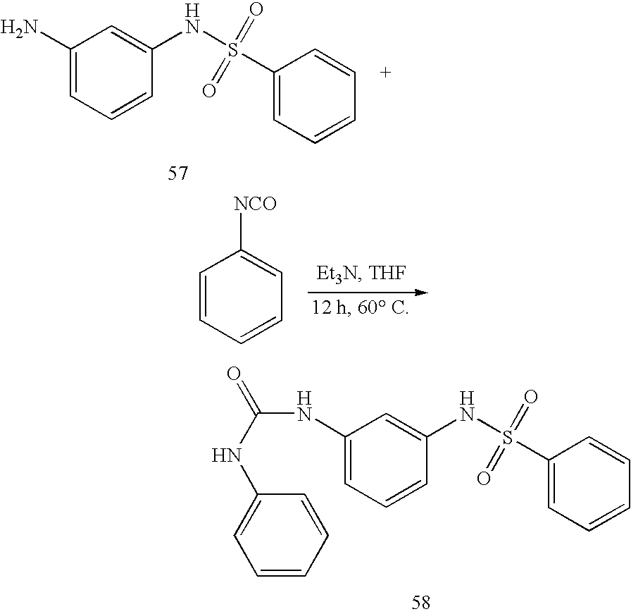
C1=CC=CC=C1[NCO].C1(N)=CC=CC(NS(C2=CC=CC=C2)(=O)=O)=C1.C1(NC(=O)NC2=CC=CC=C2)=CC=CC(NS(C2=CC=CC=C2)(=O)=O)=C1
